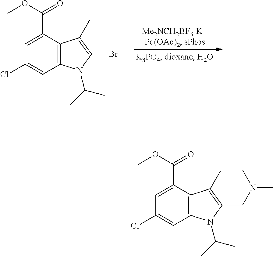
C1=C(C(=O)OC)C2=C(C=C1Cl)N(C(C)C)C(Br)=C2C.C1=C(C(=O)OC)C2=C(C=C1Cl)N(C(C)C)C(CN(C)C)=C2C
